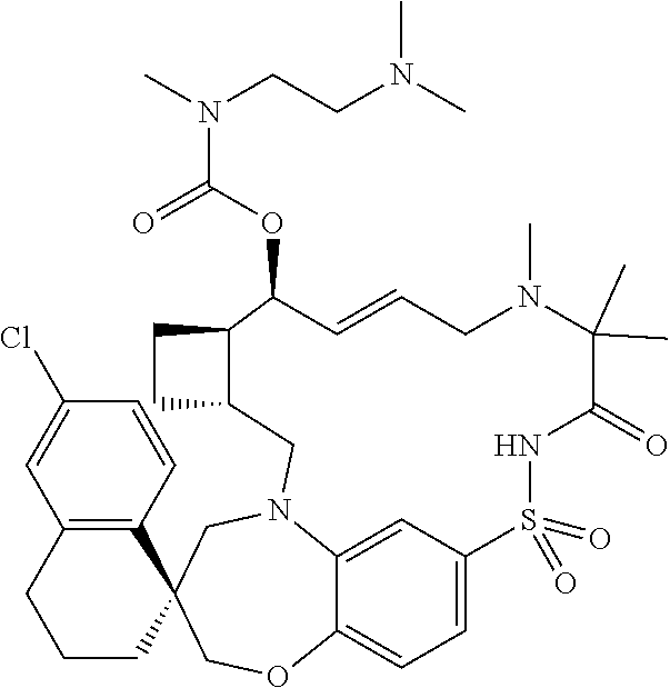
C12=CC3=CC=C1OCC1(CN2CC2CCC2C(OC(=O)N(CCN(C)C)C)C=CCN(C)C(C)(C)C(=O)NS3(=O)=O)C2=C(CCC1)C=C(Cl)C=C2
